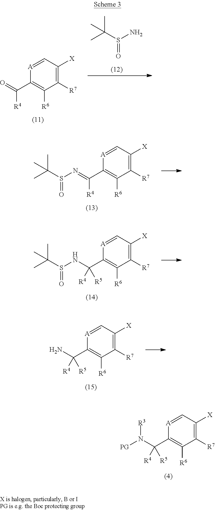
S(=O)(C(C)(C)C)N.[A]1=CC([X])=C([R7])C([R6])=C1C(=O)[R4].[A]1=CC([X])=C([R7])C([R6])=C1C(N([PG])[R3])([R4])[R5].[A]1=CC([X])=C([R7])C([R6])=C1C(=NS(C(C)(C)C)=O)[R4].[A]1=CC([X])=C([R7])C([R6])=C1C(NS(C(C)(C)C)=O)([R4])[R5].[A]1=CC([X])=C([R7])C([R6])=C1C(N)([R4])[R5]
